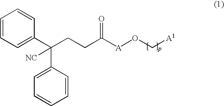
C1=CC=C(C(CCC([A]OC[A1])=O)(C2=CC=CC=C2)[NC])C=C1
